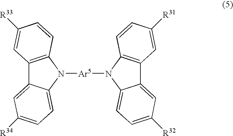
C12=CC([R32])=CC=C1N([Ar5]N1C3=C(C4=CC([R34])=CC=C41)C=C([R33])C=C3)C1=C2C=C([R31])C=C1
